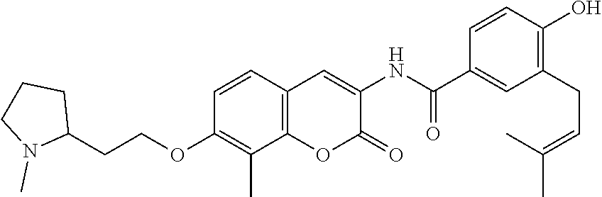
C1(C(NC2=CC3=C(OC2=O)C(C)=C(OCCC2CCCN2C)C=C3)=O)=CC(CC=C(C)C)=C(O)C=C1
